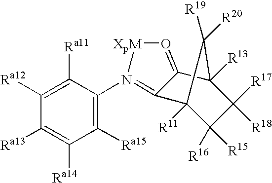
C12([R13])C([R17])([R18])C([R15])([R16])C([R11])(C1([R19])[R20])C1=N(C3=C([Ra15])C([Ra14])=C([Ra13])C([Ra12])=C3[Ra11])[XpM]O=C21
